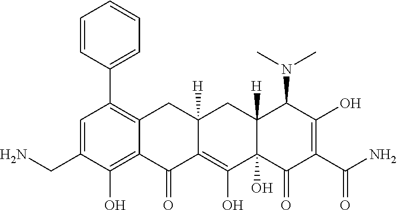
C1=C(CN)C(O)=C2C(=C1C1=CC=CC=C1)CC1([H])C(=C(O)C3(O)C([H])(C1)C(N(C)C)C(O)=C(C(N)=O)C3=O)C2=O
